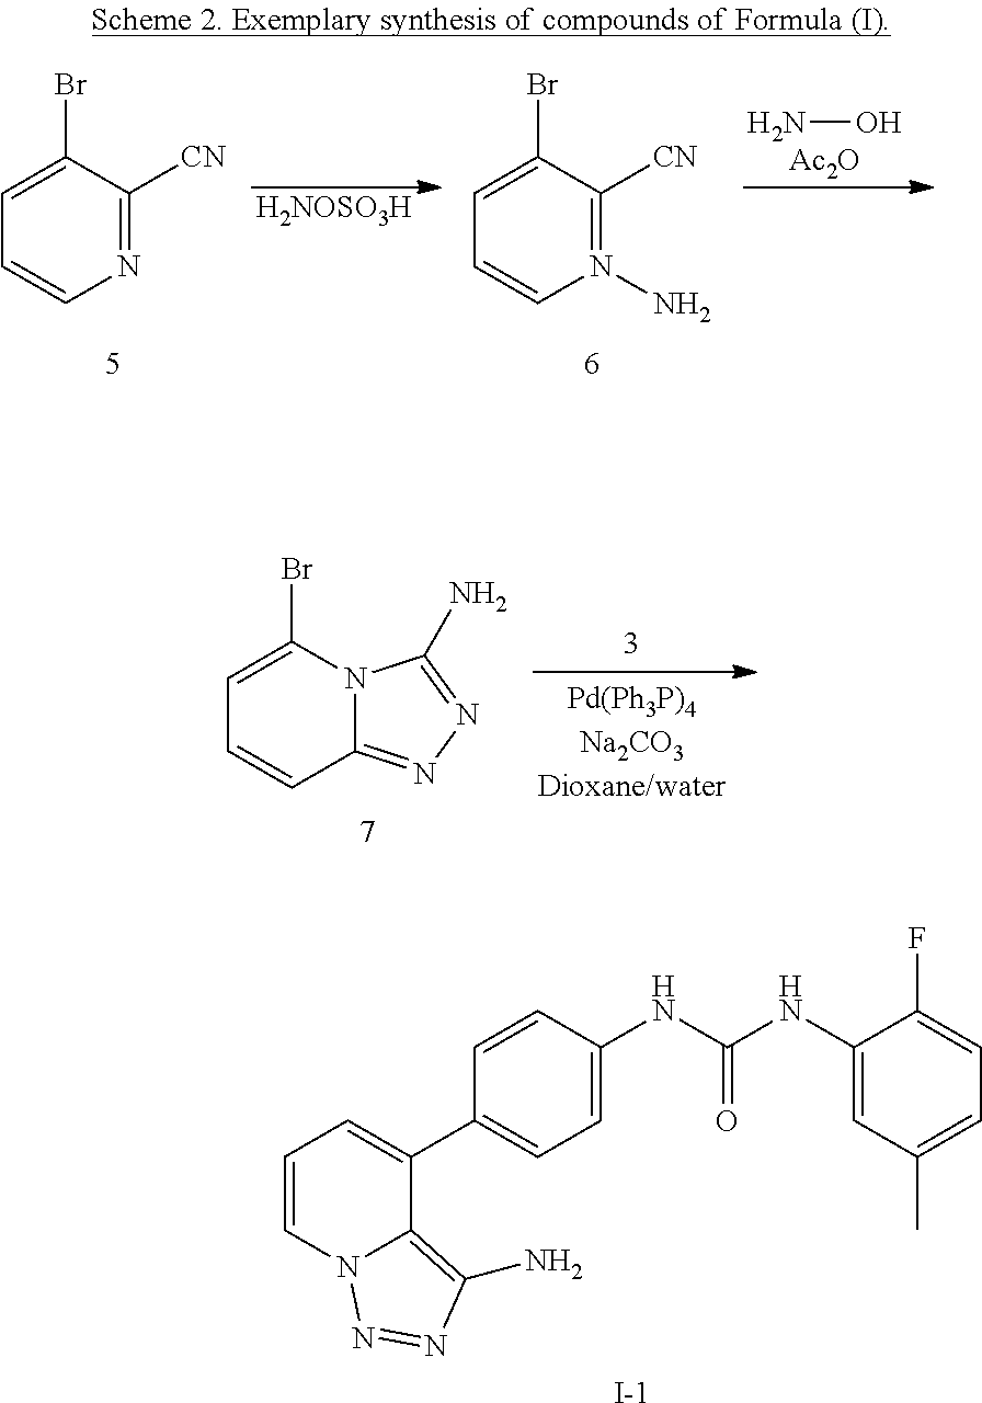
C1=CC(NC(NC2=CC(C)=CC=C2F)=O)=CC=C1C1=CC=CN2C1=C(N)N=N2.[I-].N1=C([CN])C(Br)=CC=C1.[H2NOSO3H].NO.[Ac2O].N1(N)=C([CN])C(Br)=CC=C1.C1=C(Br)N2C(=NN=C2N)C=C1
